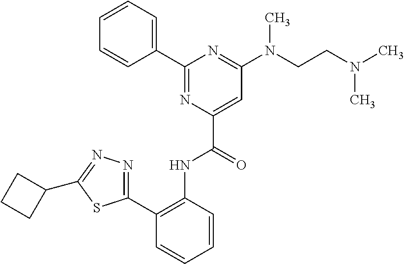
C1(C2=C(NC(C3=CC(N(CCN(C)C)C)=NC(C4=CC=CC=C4)=N3)=O)C=CC=C2)=NN=C(C2CCC2)S1
